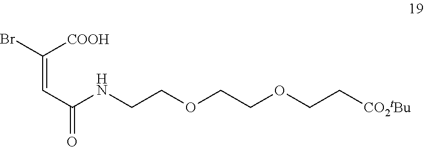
C(=C(Br)[COOH])C(=O)NCCOCCOCC[CO2tBu]
